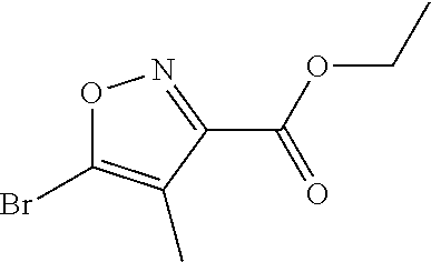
O1C(Br)=C(C)C(C(OCC)=O)=N1
